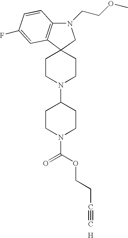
C1CN(C(OCCC#C)=O)CCC1N1CCC2(CC1)C1=C(N(CCOC)C2)C=CC(F)=C1.[H]
